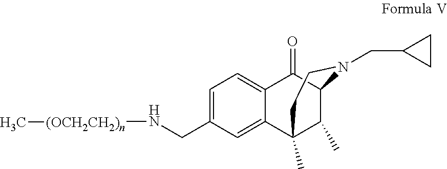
C1(CN[(OCH2CH2)n]C)=CC=C2C(=C1)C1(C)C(C)C(C2=O)N(CC2CC2)CC1
